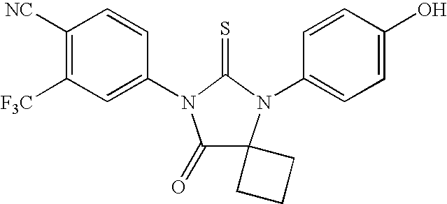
C1([NC])=C([F3C])C=C(N2C(=O)C3(N(C4=CC=C(O)C=C4)C2=S)CCC3)C=C1
